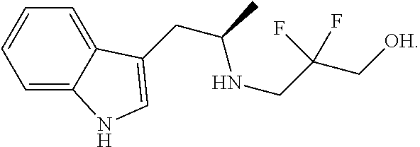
C1=C2C(=CC=C1)C(CC(C)NCC(C[OH])(F)F)=CN2
